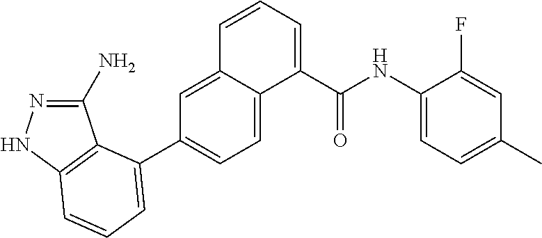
C1(N)=NNC2=C1C(C1=CC=C3C(=C1)C=CC=C3C(NC1=CC=C(C)C=C1F)=O)=CC=C2
